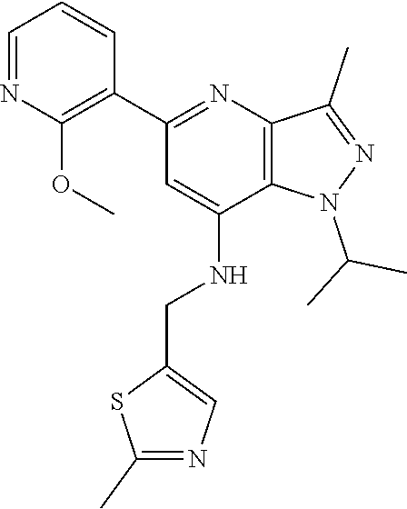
C1(C2=C(OC)N=CC=C2)=NC2=C(C(NCC3=CN=C(C)S3)=C1)N(C(C)C)N=C2C
